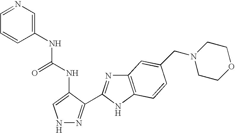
N1N=C(C2=NC3=C(N2)C=CC(CN2CCOCC2)=C3)C(NC(NC2=CN=CC=C2)=O)=C1
